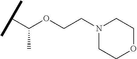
C(C(OCCN1CCOCC1)C)(C)C
